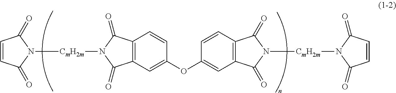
C1=CC(=O)N([CmH2m](C)N2C(=O)C3=C(C2=O)C=C(OC2=CC4=C(C=C2)C(=O)N([CmH2m]N2C(=O)C=CC2=O)C4=O)C=C3)C1=O
